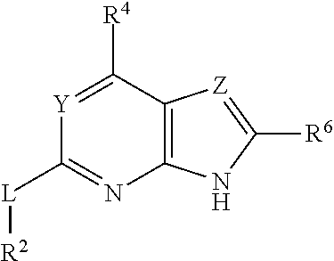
C12=C(C([R4])=[Y]C([L][R2])=N1)[Z]=C([R6])N2
